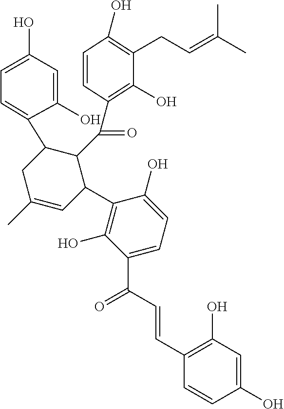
C(=O)(C1C(C2=C(O)C(C(C=CC3=C(O)C=C(O)C=C3)=O)=CC=C2O)C=C(C)CC1C1=CC=C(O)C=C1O)C1=C(O)C(CC=C(C)C)=C(O)C=C1
